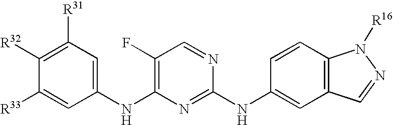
C1(F)=C(NC2=CC([R31])=C([R32])C([R33])=C2)N=C(NC2=CC3=C(C=C2)N([R16])N=C3)N=C1
